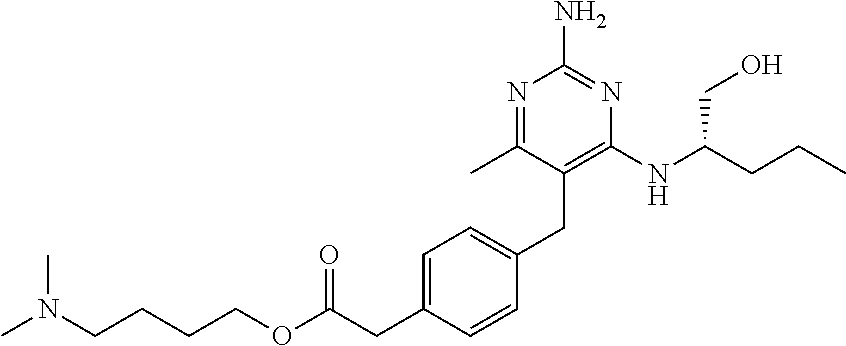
C(COC(CC1=CC=C(CC2=C(NC(CCC)CO)N=C(N)N=C2C)C=C1)=O)CCN(C)C
